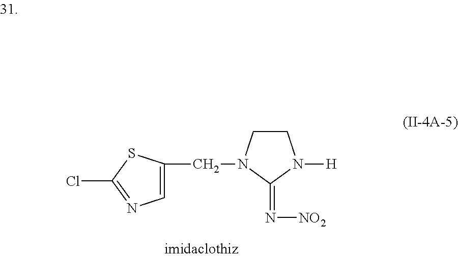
C1=C(CN2CCN([H])C2=N[NO2])SC(Cl)=N1
